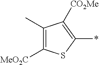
C1(C)=C([MeO2C])SC(*)=C1[CO2Me]
